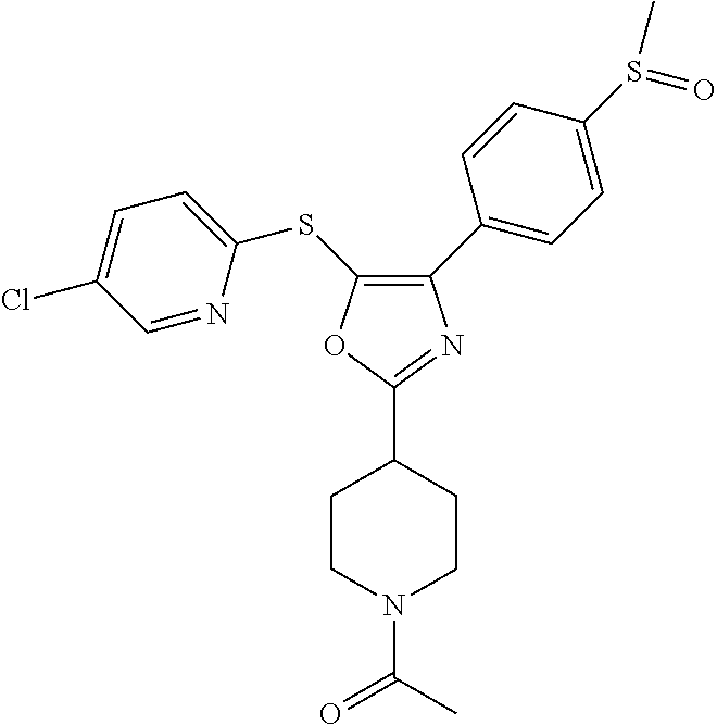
C1(C2=CC=C(S(=O)C)C=C2)=C(SC2=CC=C(Cl)C=N2)OC(C2CCN(C(C)=O)CC2)=N1
